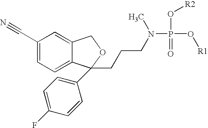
C1(C#N)=CC=C2C(=C1)COC2(C1=CC=C(F)C=C1)CCCN(P(=O)(O[R2])O[R1])C
